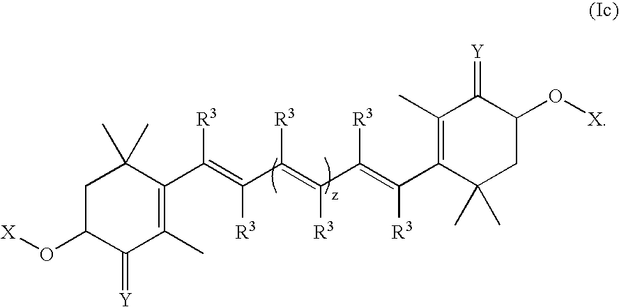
C1(C(=C([R3])C(=C(C(=C([R3])C2=C(C)C(=[Y])C(O[X])CC2(C)C)[R3])[R3])[R3])[R3])=C(C)C(=[Y])C(O[X])CC1(C)C
